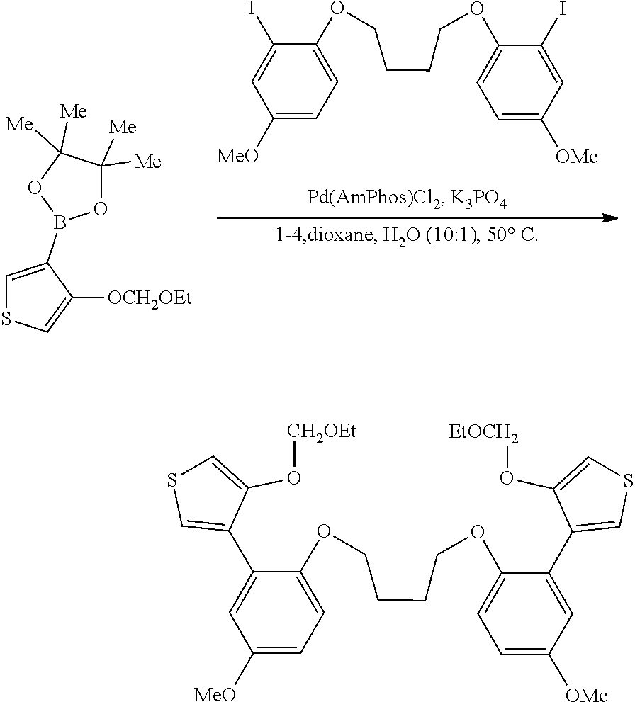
[MeO]C1=CC=C(OCCCCOC2=CC=C([OMe])C=C2I)C(I)=C1.C1=C(B2OC([Me])([Me])C([Me])([Me])O2)C([OCH2OEt])=CS1.O(C1=CSC=C1C1=CC([MeO])=CC=C1OCCCCOC1=CC=C([OMe])C=C1C1=CSC=C1O[EtOCH2])[CH2OEt]
